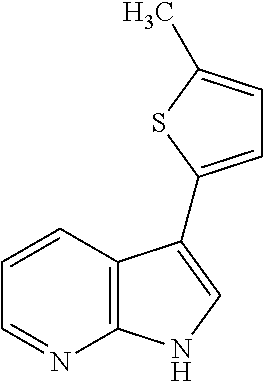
C12=C(C=CC=N1)C(C1=CC=C(C)S1)=CN2
